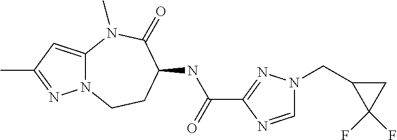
N12C(=CC(C)=N1)N(C)C(=O)C(NC(=O)C1=NN(CC3C(F)(F)C3)C=N1)CC2
